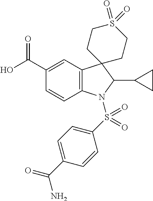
C12=C(C=C(C(O)=O)C=C1)C1(C(C3CC3)N2S(C2=CC=C(C(=O)N)C=C2)(=O)=O)CCS(=O)(=O)CC1
